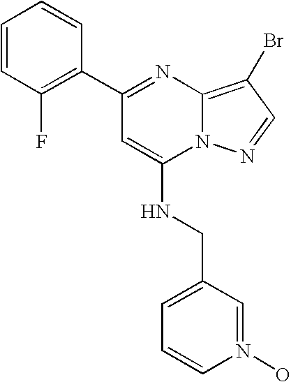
C1=CC(F)=C(C2=NC3=C(Br)C=NN3C(NCC3=CC=CN(O)=C3)=C2)C=C1
